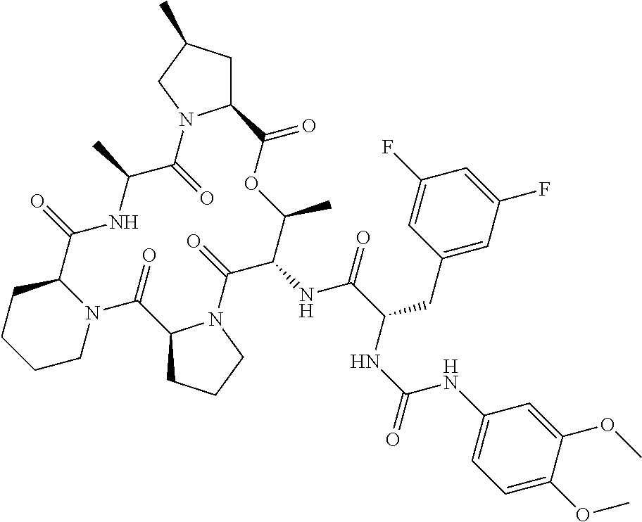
C12CC(C)CN1C(=O)C(C)NC(=O)C1CCCCN1C(=O)C1CCCN1C(=O)C(NC(=O)C(CC1=CC(F)=CC(F)=C1)NC(=O)NC1=CC=C(OC)C(OC)=C1)C(C)OC2=O
